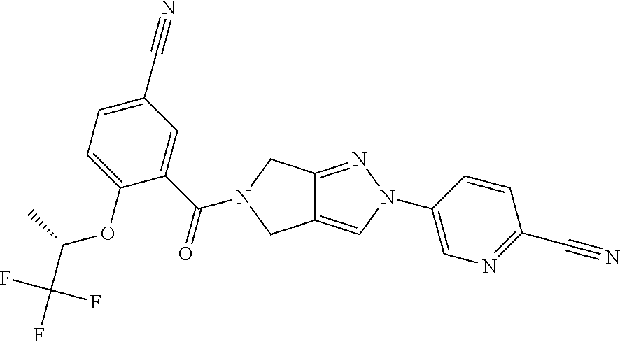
C12=NN(C3=CN=C(C#N)C=C3)C=C1CN(C(C1=CC(C#N)=CC=C1OC(C(F)(F)F)C)=O)C2
